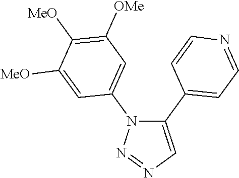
C1(C2=CC=NC=C2)=CN=NN1C1=CC([OMe])=C([MeO])C([MeO])=C1
